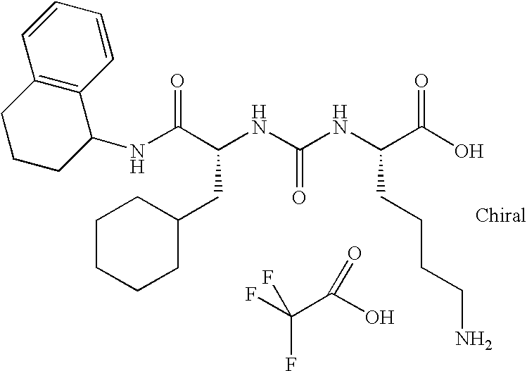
N(C(C(NC(NC(C(O)=O)CCCCN)=O)CC1CCCCC1)=O)C1C2=C(CCC1)C=CC=C2.FC(C(O)=O)(F)F
